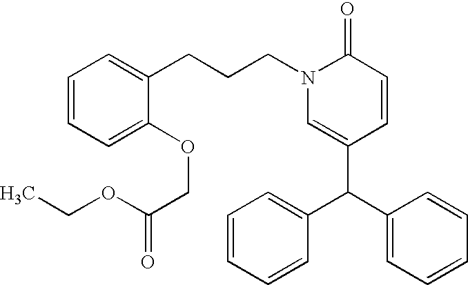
C(CCN1C=C(C(C2=CC=CC=C2)C2=CC=CC=C2)C=CC1=O)C1=CC=CC=C1OCC(=O)OCC
